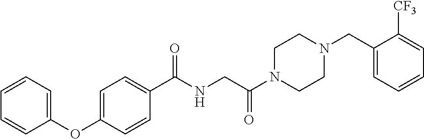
C1=CC=C(OC2=CC=C(C(NCC(N3CCN(CC4=CC=CC=C4[CF3])CC3)=O)=O)C=C2)C=C1
